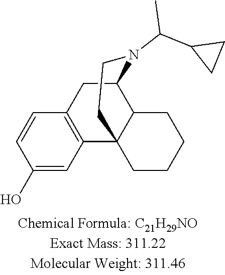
C1=CC(O)=CC2=C1CC1C3C2(CCN1C(C1CC1)C)CCCC3
